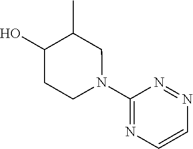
C1(N2CC(C)C(O)CC2)=NC=CN=N1
